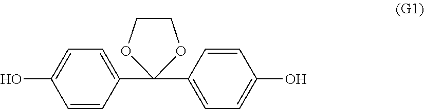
C1=C(C2(C3=CC=C(O)C=C3)OCCO2)C=CC(O)=C1
